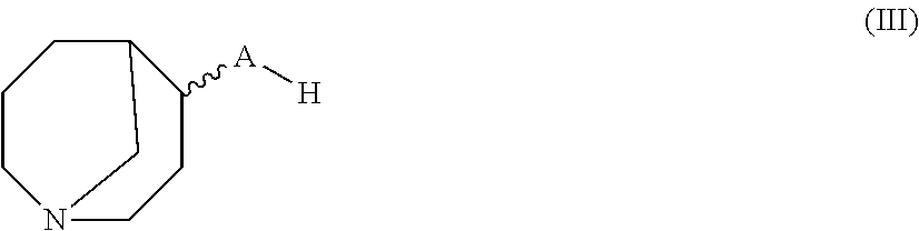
C1CN2CCC([A][H])C(C1)C2
